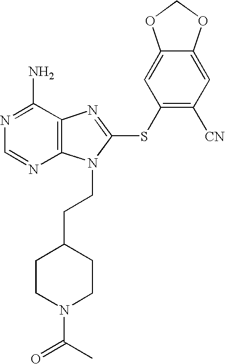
N1=C(N)C2=C(N=C1)N(CCC1CCN(C(C)=O)CC1)C(SC1=C([CN])C=C3C(=C1)OCO3)=N2
